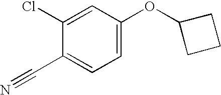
C1=C(OC2CCC2)C=C(Cl)C(C#N)=C1
